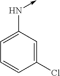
C1=C(Cl)C=CC=C1N->C
